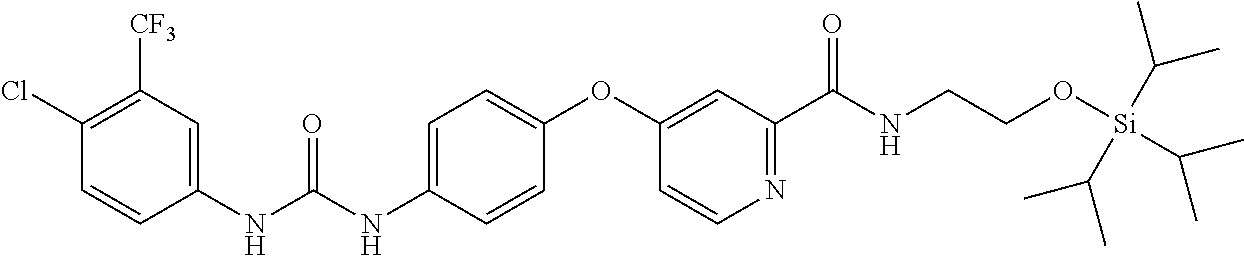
C1(NC(NC2=CC=C(OC3=CC(C(NCCO[Si](C(C)C)(C(C)C)C(C)C)=O)=NC=C3)C=C2)=O)=CC([CF3])=C(Cl)C=C1
